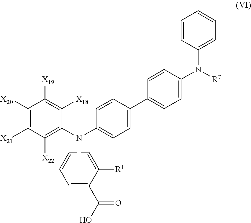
[R1]C1=CC=CC=C1C(O)=O.C1(N(C2=C([X22])C([X21])=C([X20])C([X19])=C2[X18])C)=CC=C(C2=CC=C(N([R7])C3=CC=CC=C3)C=C2)C=C1
